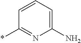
C1(N)=CC=CC(*)=N1
